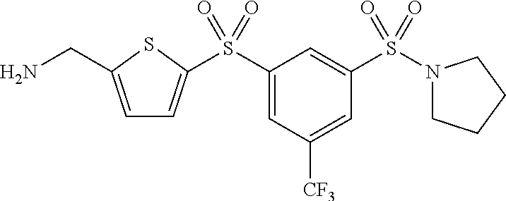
C1=C(CN)SC(S(C2=CC([CF3])=CC(S(N3CCCC3)(=O)=O)=C2)(=O)=O)=C1
